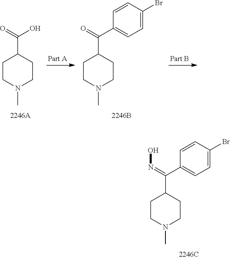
C1CN(C)CCC1C(=O)O.C1CN(C)CCC1C(=O)C1=CC=C(Br)C=C1.C1CN(C)CCC1C(=NO)C1=CC=C(Br)C=C1
